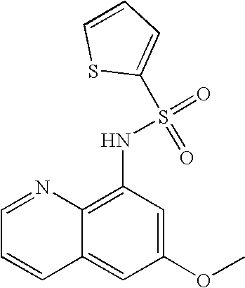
C1=NC2=C(NS(=O)(=O)C3=CC=CS3)C=C(OC)C=C2C=C1
